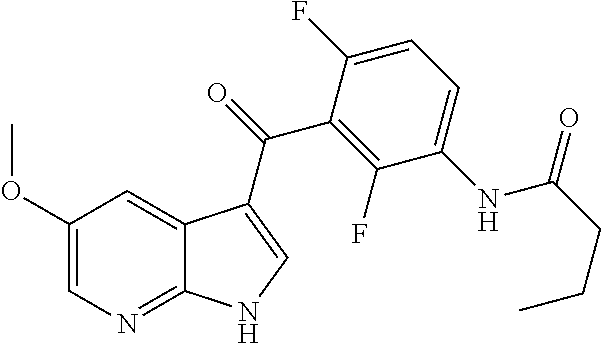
C12=NC=C(OC)C=C1C(C(=O)C1=C(F)C(NC(CCC)=O)=CC=C1F)=CN2
